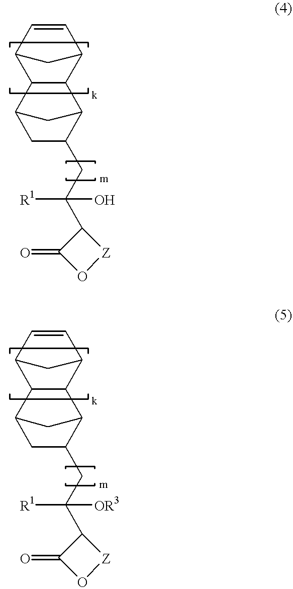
C12C3C(C(C=C1)C2)C1C(CC(C2C(=O)O[Z]2)(O)[R1])CC3C1.C12C3C(C(C=C1)C2)C1C(CC([OR3])([R1])C2C(=O)O[Z]2)CC3C1
